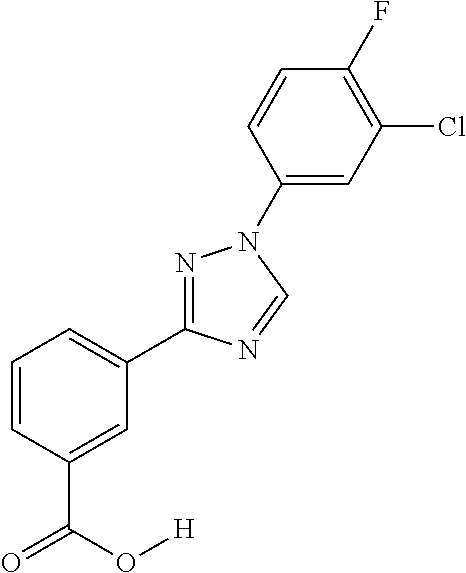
C1=CC=C(C2=NN(C3=CC(Cl)=C(F)C=C3)C=N2)C=C1C(=O)O[H]
